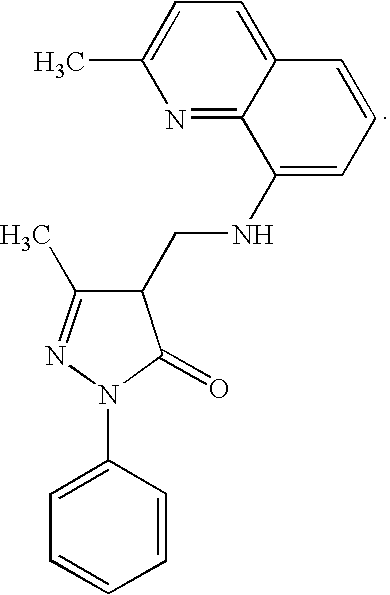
N1=C2C(=CC=C1C)C=CC=C2NCC1C(C)=NN(C2=CC=CC=C2)C1=O
